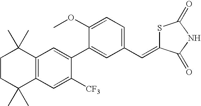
C1CC(C)(C)C2=C(C1(C)C)C=C(C1=CC(C=C3SC(=O)NC3=O)=CC=C1OC)C([CF3])=C2
